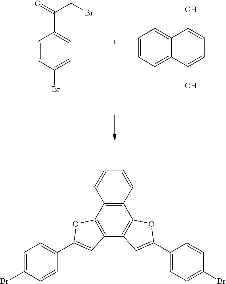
C1=CC(Br)=CC=C1C(=O)CBr.C1=CC=C2C(=C1)C(O)=CC=C2O.C12=C(C3=C(C4=C1OC(C1=CC=C(Br)C=C1)=C4)C=C(C1=CC=C(Br)C=C1)O3)C=CC=C2
